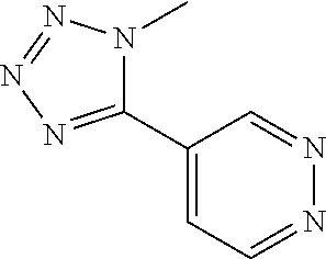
C1(C2=CC=NN=C2)=NN=NN1C
